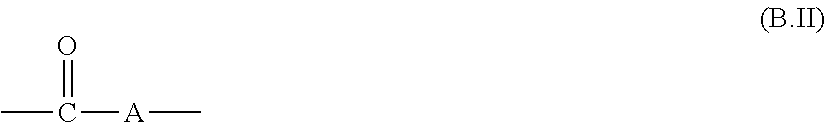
CC(=O)[A]C
